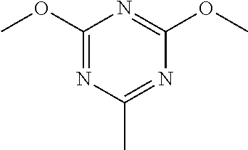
C1(OC)=NC(C)=NC(OC)=N1
